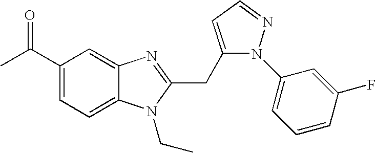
C1(C(C)=O)=CC=C2C(=C1)N=C(CC1=CC=NN1C1=CC=CC(F)=C1)N2CC
